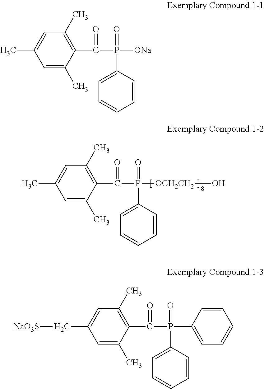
C1=C(C)C(C(P([OCH2CH2]O)(=O)C2=CC=CC=C2)=O)=C(C)C=C1C.C1=C(C)C(C(P([ONa])(=O)C2=CC=CC=C2)=O)=C(C)C=C1C.C1=C(C)C(C(P(C2=CC=CC=C2)(=O)C2=CC=CC=C2)=O)=C(C)C=C1C[NaO3S]
